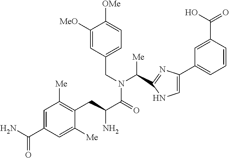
C1([MeO])=CC(CN(C(=O)C(CC2=C([Me])C=C(C(N)=O)C=C2[Me])N)C([Me])C2=NC(C3=CC=CC(C(=O)O)=C3)=CN2)=CC=C1[OMe]
